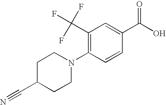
C1(C(F)(F)F)=C(N2CCC(C#N)CC2)C=CC(C(O)=O)=C1
